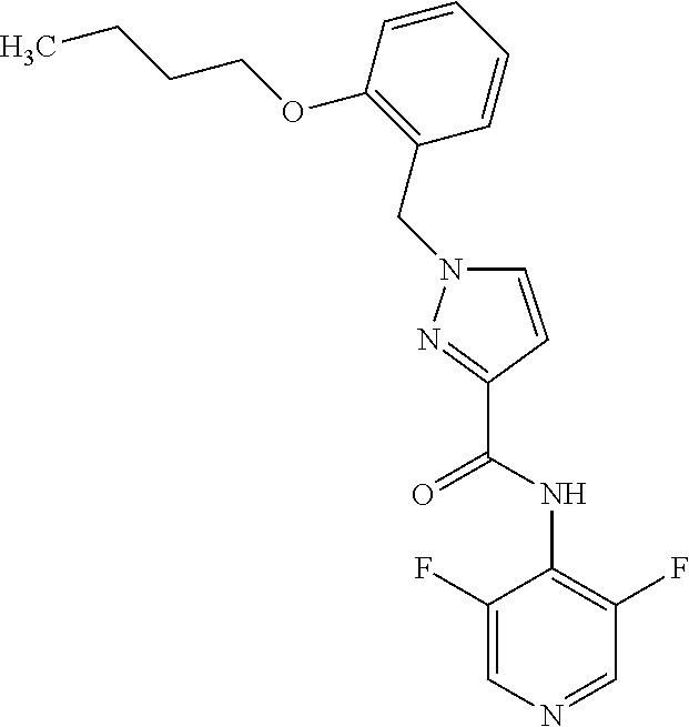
C1(F)=CN=CC(F)=C1NC(C1=NN(CC2=C(OCCCC)C=CC=C2)C=C1)=O
